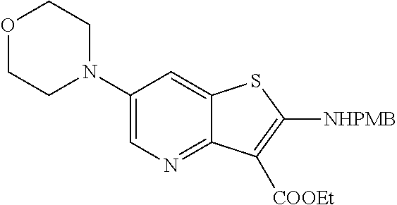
C1(N2CCOCC2)=CN=C2C(=C1)SC([NHPMB])=C2[COOEt]
